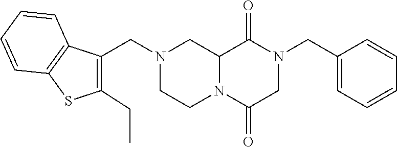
C12N(C(=O)CN(CC3=CC=CC=C3)C1=O)CCN(CC1=C(CC)SC3=C1C=CC=C3)C2
